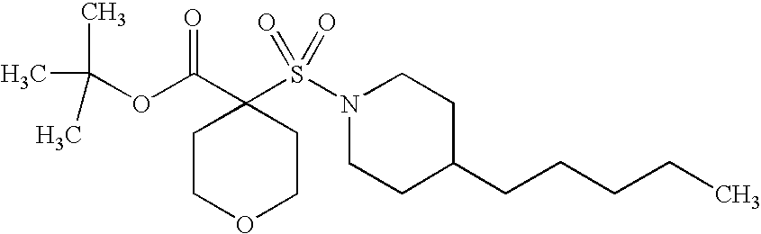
C1COCCC1(C(=O)OC(C)(C)C)S(N1CCC(CCCCC)CC1)(=O)=O
